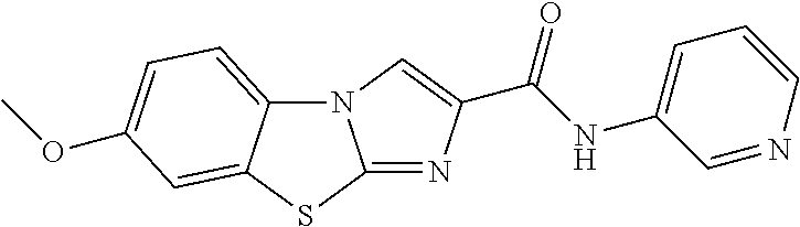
N12C3=CC=C(OC)C=C3SC1=NC(C(NC1=CC=CN=C1)=O)=C2
